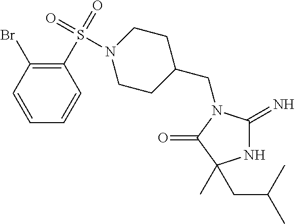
N1C(=N)N(CC2CCN(S(C3=C(Br)C=CC=C3)(=O)=O)CC2)C(=O)C1(CC(C)C)C
